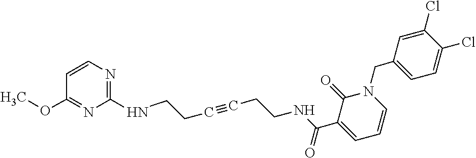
C1=CN=C(NCCC#CCCNC(C2=CC=CN(CC3=CC=C(Cl)C(Cl)=C3)C2=O)=O)N=C1OC
